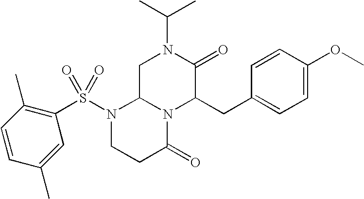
C1C2N(C(CC3=CC=C(OC)C=C3)C(=O)N1C(C)C)C(=O)CCN2S(=O)(C1=C(C)C=CC(C)=C1)=O
